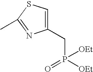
C1(CP(=O)([OEt])[OEt])=CSC(C)=N1
